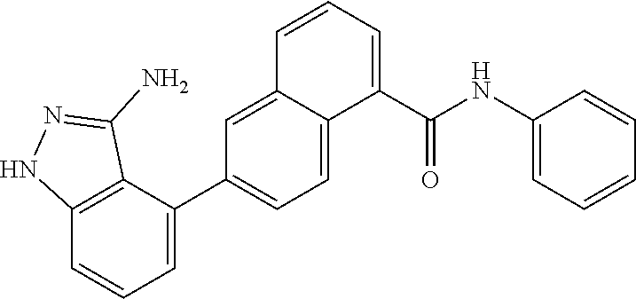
C1(C(NC2=CC=CC=C2)=O)=CC=CC2=CC(C3=CC=CC4=C3C(N)=NN4)=CC=C12
